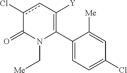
C1(C2=C([Y])cc(Cl)C(=O)N2C[Me])=CC=C(Cl)C=C1[Me]
